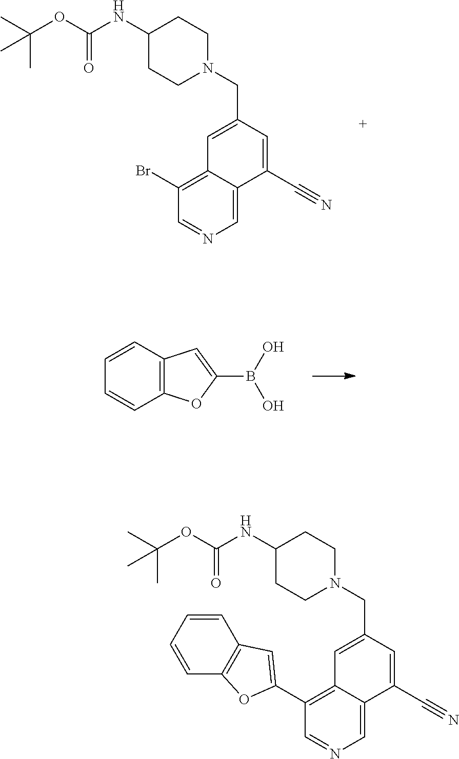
C1=C2C(=C(Br)C=N1)C=C(CN1CCC(NC(OC(C)(C)C)=O)CC1)C=C2C#N.C12=C(C=CC=C1)C=C(B(O)O)O2.C1=C2C(=C(C3=CC4=C(O3)C=CC=C4)C=N1)C=C(CN1CCC(NC(OC(C)(C)C)=O)CC1)C=C2C#N
